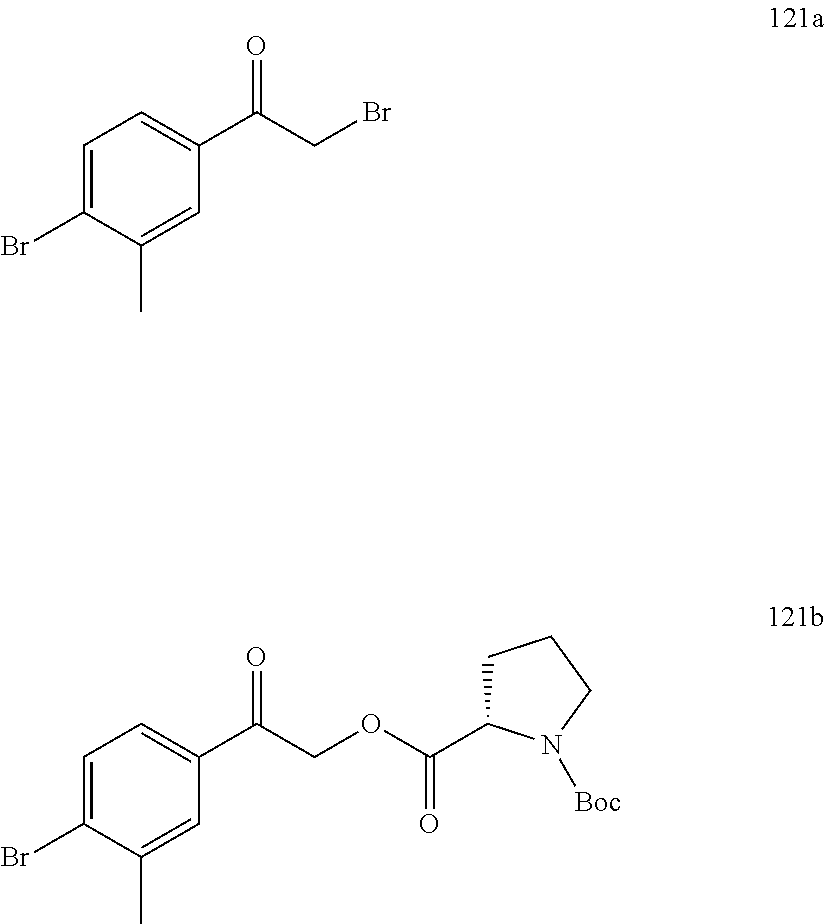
C1=C(Br)C(C)=CC(C(CBr)=O)=C1.C1=C(Br)C(C)=CC(C(COC(C2CCCN2[Boc])=O)=O)=C1
